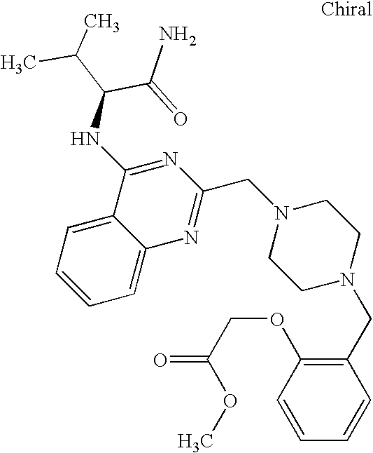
N1(CC2=NC3=CC=CC=C3C(NC(C(C)C)C(N)=O)=N2)CCN(CC2=C(OCC(OC)=O)C=CC=C2)CC1
